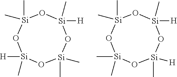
O1[Si](C)([H])O[Si](C)(C)O[Si](C)([H])O[Si]1(C)C.O1[Si](C)([H])O[Si](C)(C)O[Si](C)(C)O[Si]1([H])C
